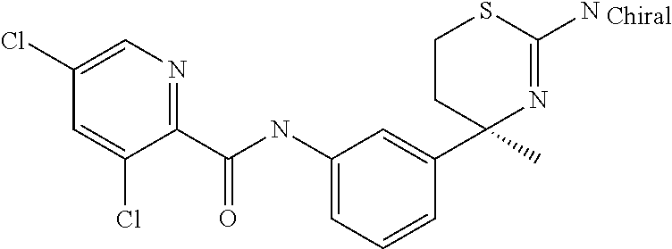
C1(NC(C2=NC=C(Cl)C=C2Cl)=O)=CC=CC(C2(C)N=C(N)SCC2)=C1
